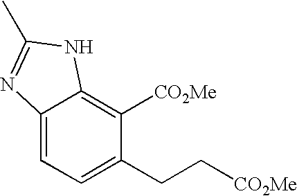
C12=CC=C(CC[CO2Me])C([CO2Me])=C1NC(C)=N2
